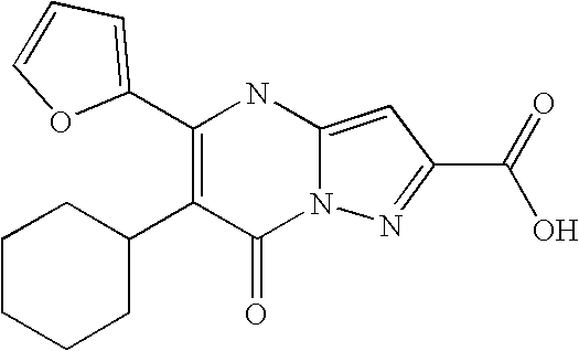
C1(=O)N2C(=CC(C(=O)O)=N2)NC(C2=CC=CO2)=C1C1CCCCC1
